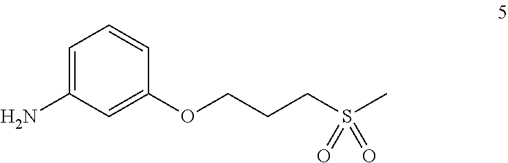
C1=C(N)C=C(OCCCS(C)(=O)=O)C=C1
